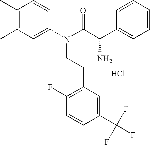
C1(C)=C(C)C=C(N(C(C(C2=CC=CC=C2)N)=O)CCC2=C(F)C=CC(C(F)(F)F)=C2)C=C1.Cl
